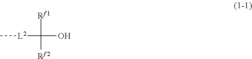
C[L2]C([Rf1])([Rf2])O
